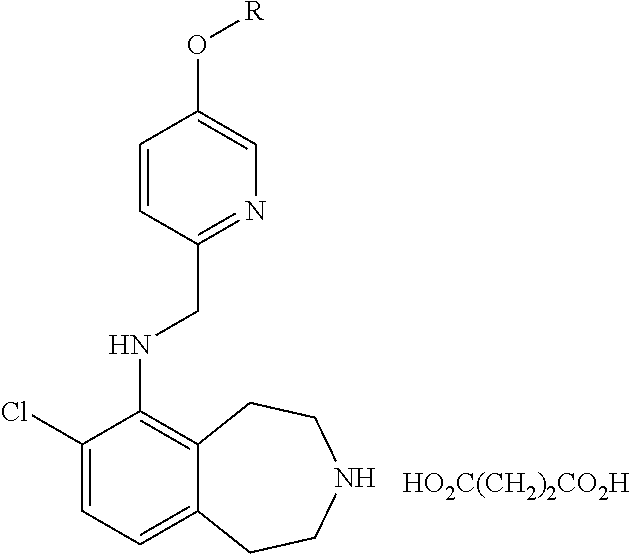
C1(Cl)=CC=C2C(=C1NCC1=NC=C(O[R])C=C1)CCNCC2.[HO2C(CH2)2CO2H]
